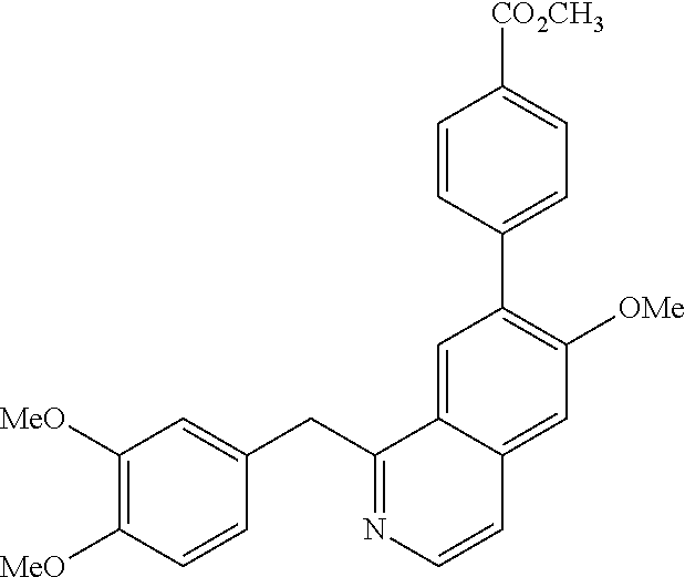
C1([MeO])=C([MeO])C=CC(CC2=NC=CC3=CC([OMe])=C(C4=CC=C([CO2CH3])C=C4)C=C23)=C1
